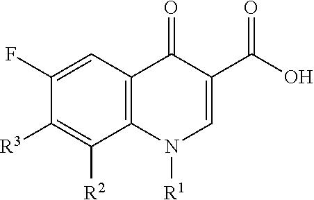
C12=C(C=C(F)C([R3])=C1[R2])C(=O)C(C(O)=O)=CN2[R1]
